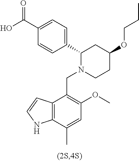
C1(C(O)=O)=CC=C(C2N(CC3=C(OC)C=C(C)C4=C3C=CN4)CCC(OCCC)C2)C=C1
